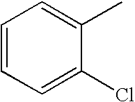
C1=C(C)C(Cl)=CC=C1
